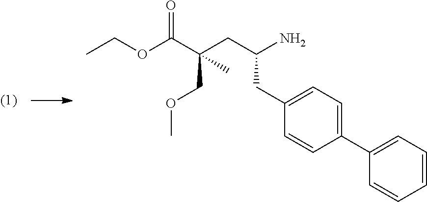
O(C(C(COC)(C)CC(N)CC1=CC=C(C2=CC=CC=C2)C=C1)=O)CC
